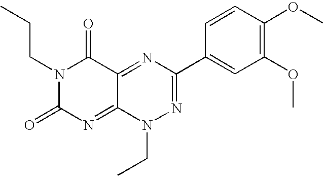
N1(CCC)C(=O)N=C2C(=NC(C3=CC(OC)=C(OC)C=C3)=NN2CC)C1=O
